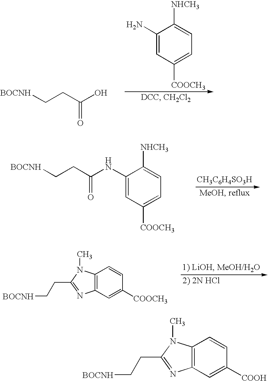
[BOCNH]CCC(O)=O.C1(N)=CC([COOCH3])=CC=C1[NHCH3].[BOCNH]CCC(NC1=CC([COOCH3])=CC=C1[NHCH3])=O.[CH3C6H4SO3H].[BOCNH]CCC1=NC2=C(N1C)C=CC([COOCH3])=C2.[BOCNH]CCC1=NC2=C(N1C)C=CC([COOH])=C2
